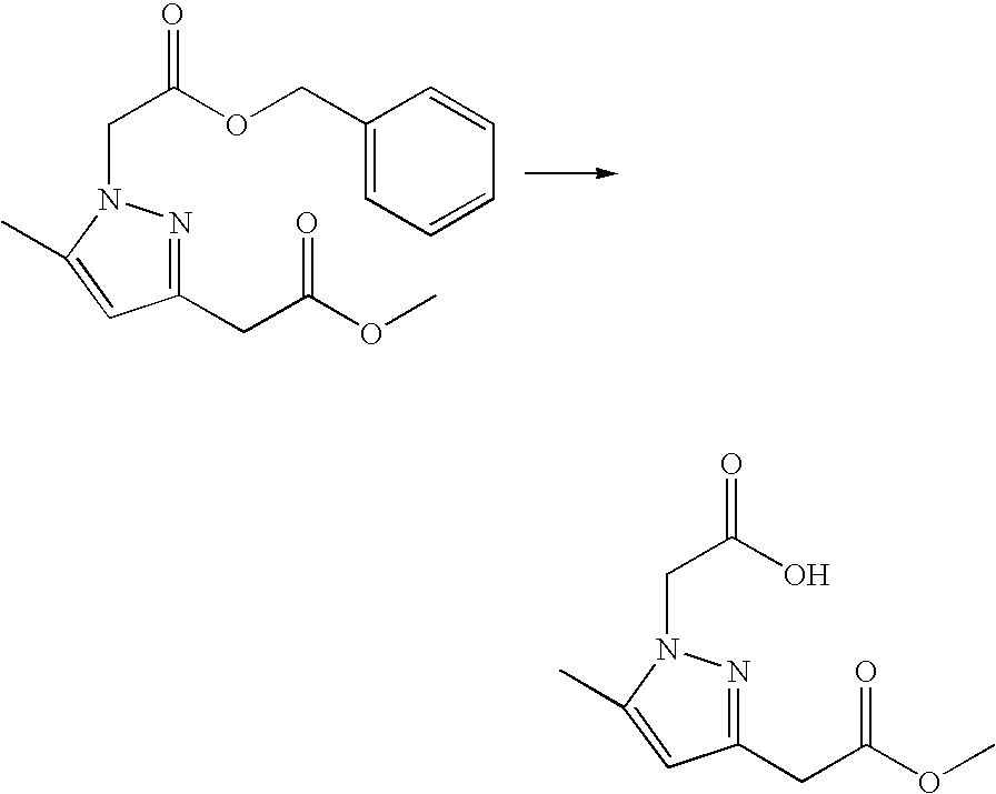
C1(CC(OC)=O)=NN(CC(=O)OCC2=CC=CC=C2)C(C)=C1.C1(CC(OC)=O)=NN(CC(=O)O)C(C)=C1
